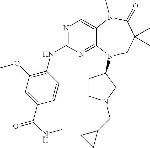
N1=C(NC2=C(OC)C=C(C(NC)=O)C=C2)N=C2C(=C1)N(C)C(=O)C(C)(C)CN2C1CCN(CC2CC2)C1
